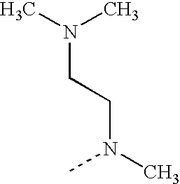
N(CCN(C)C)(C)C
